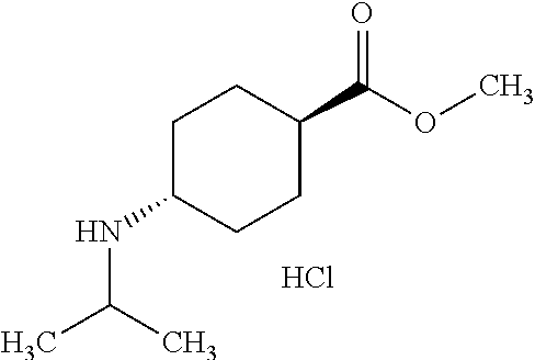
C1C(NC(C)C)CCC(C(OC)=O)C1.Cl
